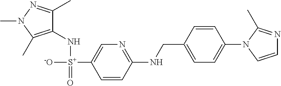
C1(N[S+]([-O])(=O)C2=CN=C(NCC3=CC=C(N4C(C)=NC=C4)C=C3)C=C2)=C(C)N(C)N=C1C
